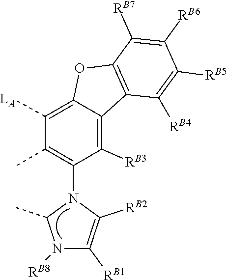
C1(C)N([RB8])C([RB1])=C([RB2])N1C1=C(C)C([LA])=C2C(=C1[RB3])C1=C(O2)C([RB7])=C([RB6])C([RB5])=C1[RB4]
